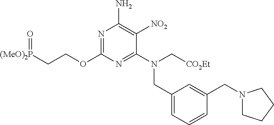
N1=C(OCC[(MeO)2P]=O)N=C(N(C[CO2Et])CC2=CC=CC(CN3CCCC3)=C2)C([NO2])=C1N
